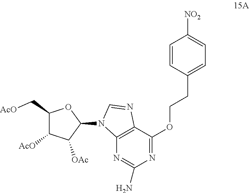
C1=CC(CCOC2=NC(N)=NC3=C2N=CN3C2OC(C[AcO])C([AcO])C2[OAc])=CC=C1[NO2]
